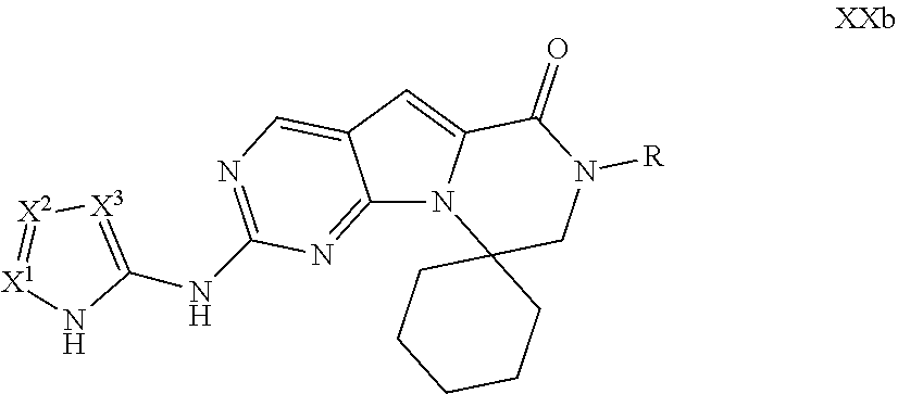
C12=NC(NC3=[X3][X2]=[X1]N3)=NC=C1C=C1N2C2(CN([R])C1=O)CCCCC2
